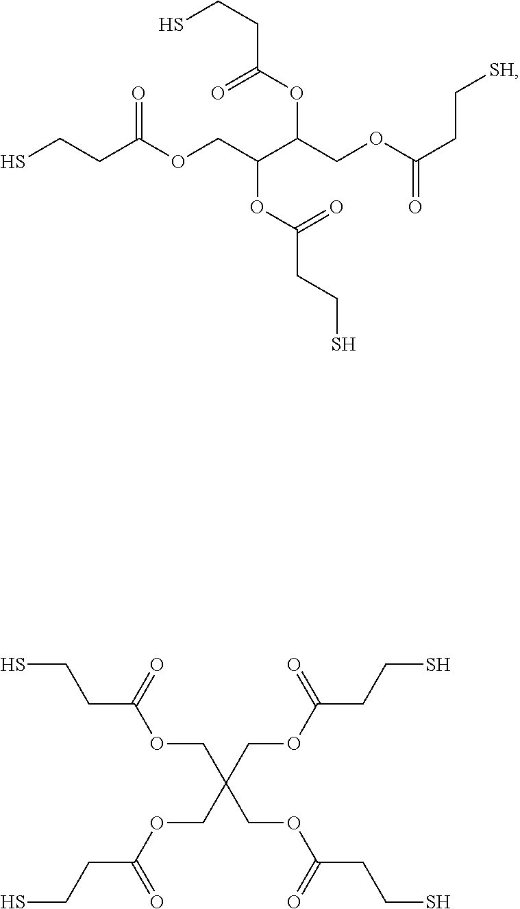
SCCC(OCC(C(COC(CC[SH])=O)OC(=O)CCS)OC(=O)CCS)=O.C(OC(=O)CCS)C(COC(=O)CCS)(COC(=O)CCS)COC(CCS)=O
